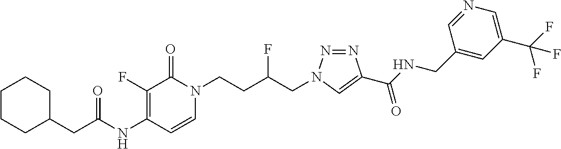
C1=CN(CCC(CN2N=NC(C(NCC3=CC(C(F)(F)F)=CN=C3)=O)=C2)F)C(=O)C(F)=C1NC(CC1CCCCC1)=O
